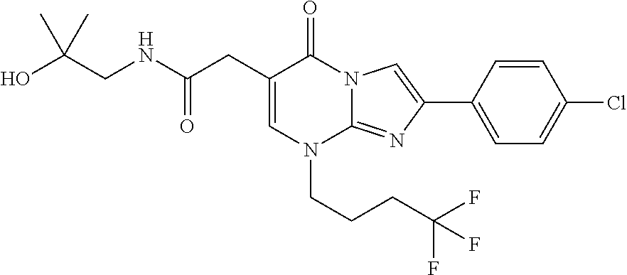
C1=C(CC(NCC(O)(C)C)=O)C(=O)N2C(=NC(C3=CC=C(Cl)C=C3)=C2)N1CCCC(F)(F)F
